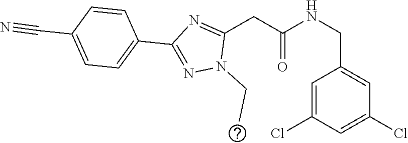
C(NC(CC1=NC(C2=CC=C(C#N)C=C2)=NN1CC)=O)C1=CC(Cl)=CC(Cl)=C1
